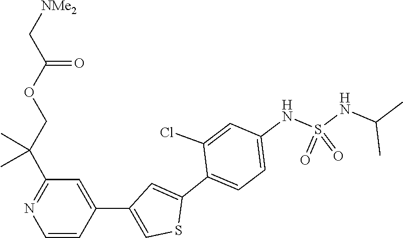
C1(C2=CC(C3=CC(C(COC(C[NMe2])=O)(C)C)=NC=C3)=CS2)=CC=C(NS(NC(C)C)(=O)=O)C=C1Cl
